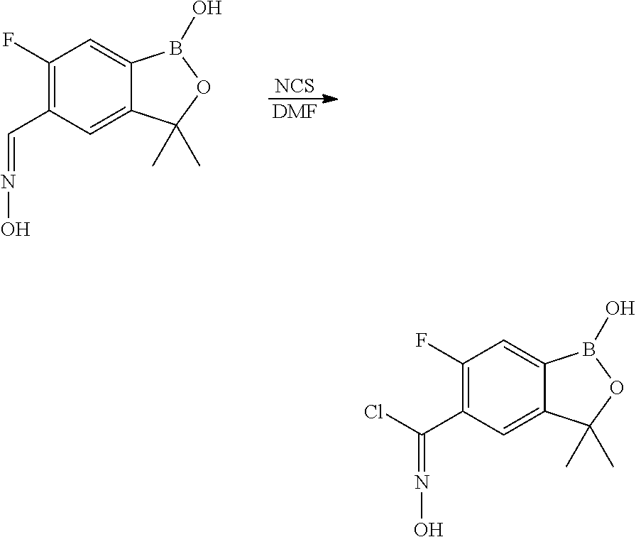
C1(F)=C(C=NO)C=C2C(=C1)B(O)OC2(C)C.[NCS].[DMF].C1(F)=C(C(=NO)Cl)C=C2C(=C1)B(O)OC2(C)C
